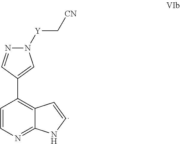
C1=CN=C2C(=C1C1=CN([Y]C[CN])N=C1)C=CN2
